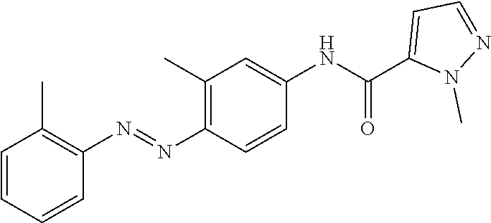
C1=CC(N=NC2=C(C)C=CC=C2)=C(C)C=C1NC(C1=CC=NN1C)=O
